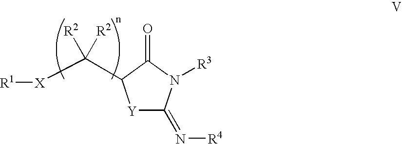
[R1][X]C(C1[Y]C(=N[R4])N([R3])C1=O)([R2])[R2]
